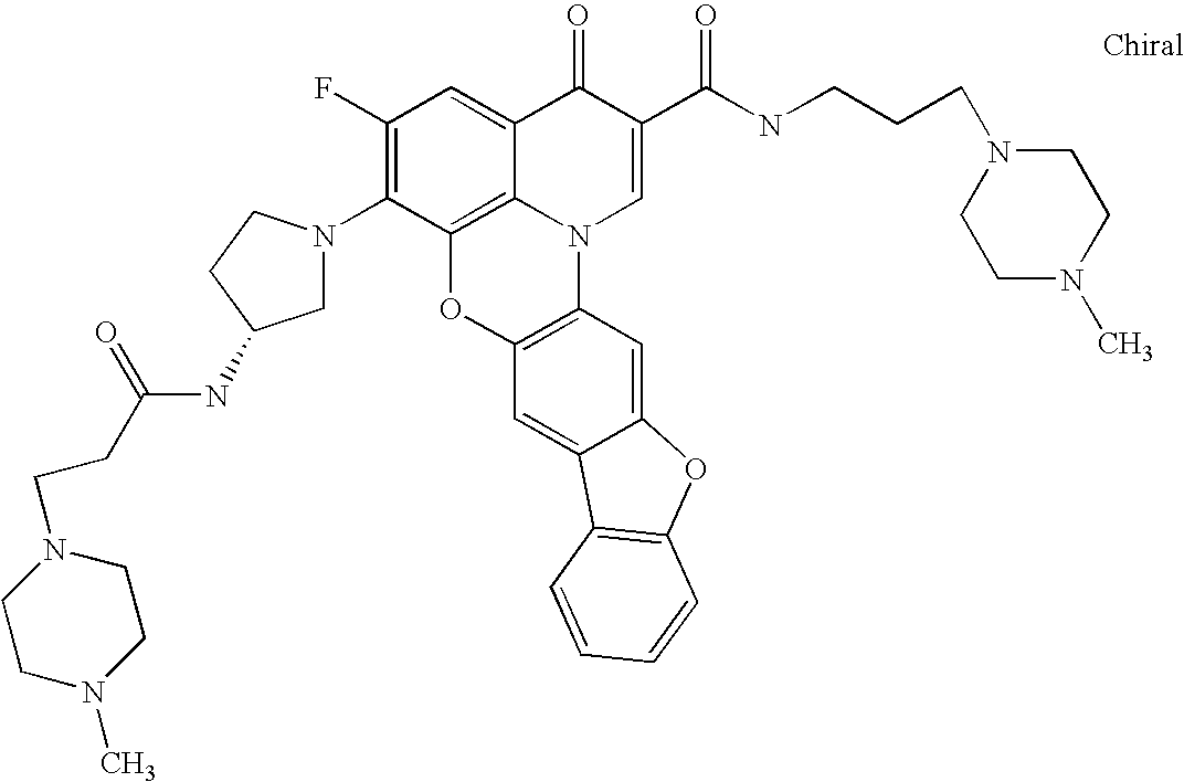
C1(F)=C(N2CC(NC(CCN3CCN(C)CC3)=O)CC2)C2=C3C(=C1)C(=O)C(C(NCCCN1CCN(C)CC1)=O)=CN3C1=C(O2)C=C2C(=C1)OC1=C2C=CC=C1
